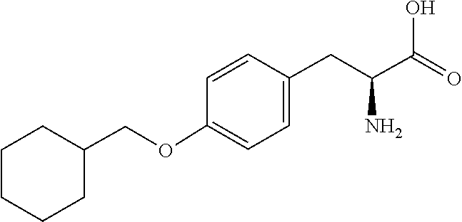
C1(CC(C(O)=O)N)=CC=C(OCC2CCCCC2)C=C1
